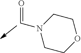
C1N(C=O)CCOC1
